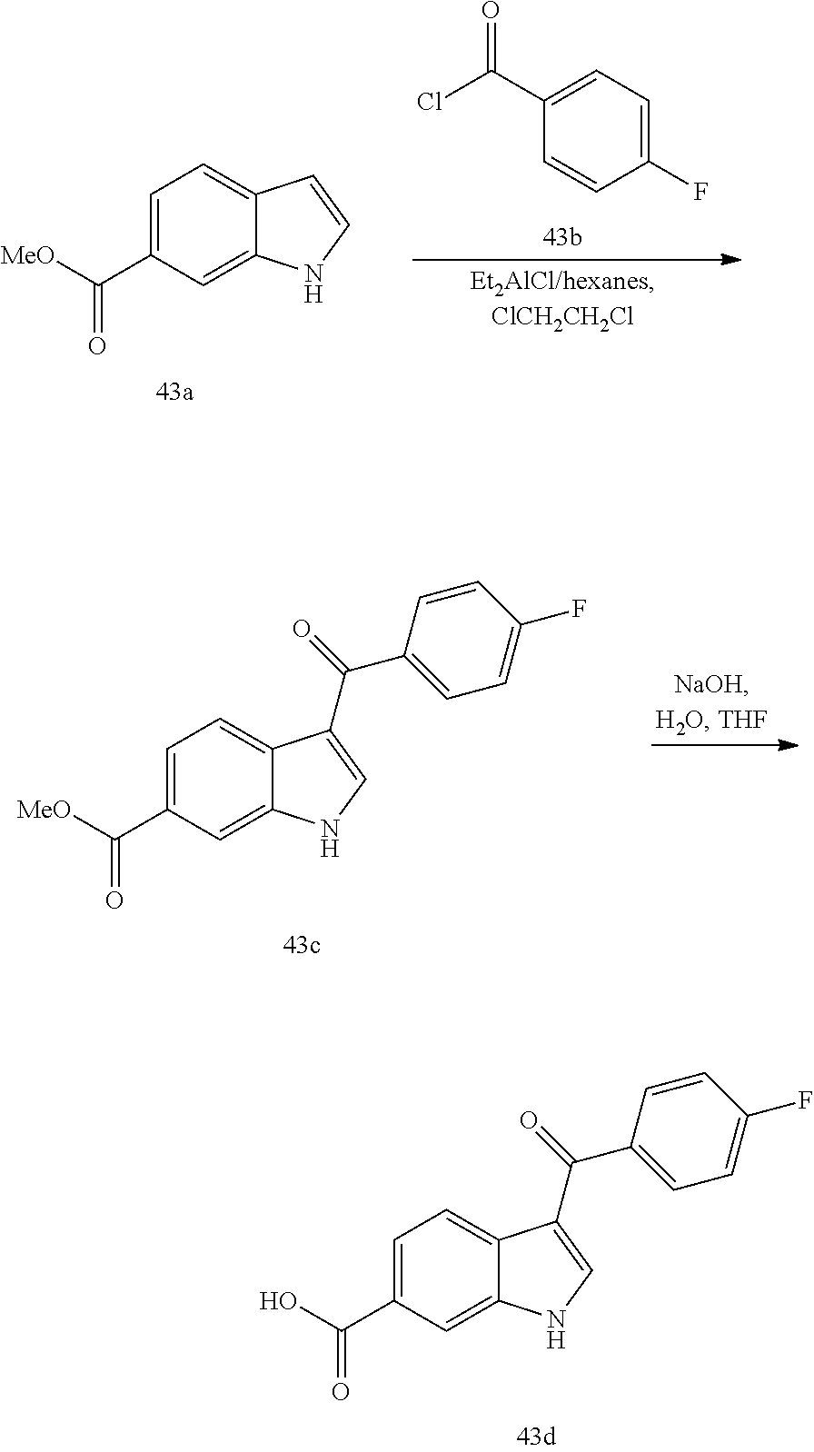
C1=C(C(O)=O)C=C2C(=C1)C(C(=O)C1=CC=C(F)C=C1)=CN2.C1(F)=CC=C(C(Cl)=O)C=C1.C1=C(C([MeO])=O)C=C2C(=C1)C=CN2.C1=C(C([MeO])=O)C=C2C(=C1)C(C(=O)C1=CC=C(F)C=C1)=CN2
